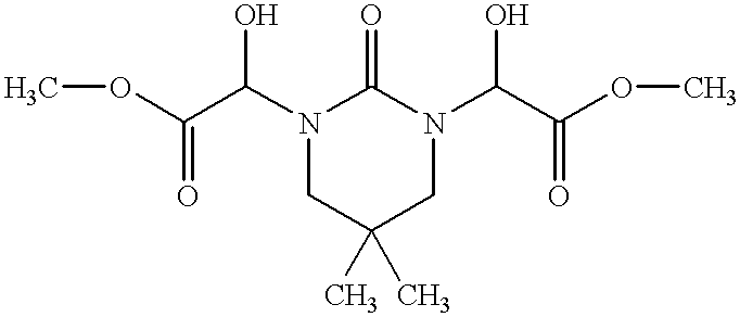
C(C(N1C(=O)N(C(C(OC)=O)O)CC(C)(C)C1)O)(=O)OC
